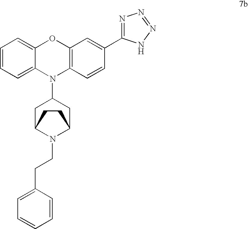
C1=CC=C2C(=C1)OC1=C(N2C2CC3N(CCC4=CC=CC=C4)C(C2)CC3)C=CC(C2=NN=NN2)=C1
